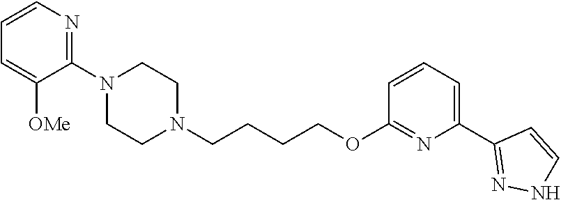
C1N(CCCCOC2=NC(C3=NNC=C3)=CC=C2)CCN(C2=NC=CC=C2[OMe])C1
